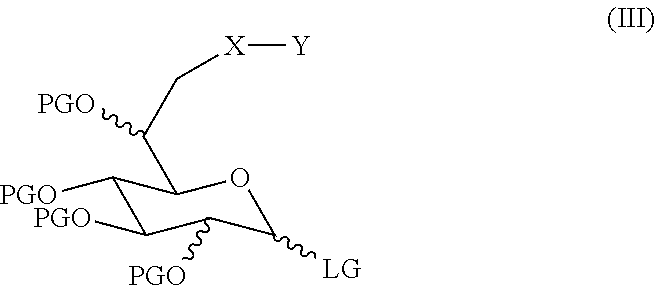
C1([PGO])C([PGO])C([PGO])C([LG])OC1C(C[X][Y])[PGO]
